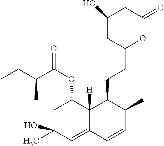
C1(O)CC(CCC2C3([H])C(OC(C(C)CC)=O)CC(C)(O)C=C3C=CC2C)OC(=O)C1
